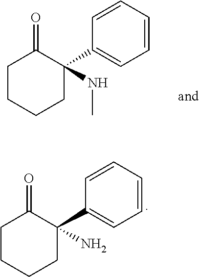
C1CCCC(C2=CC=CC=C2)(NC)C1=O.C1CCCC(C2=CC=CC=C2)(N)C1=O
